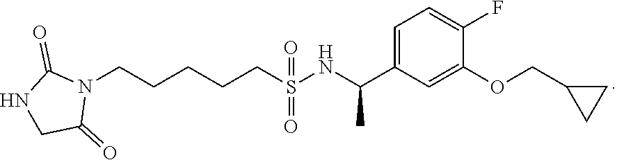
N1(CCCCCS(NC(C2=CC=C(F)C(OCC3CC3)=C2)C)(=O)=O)C(=O)NCC1=O
